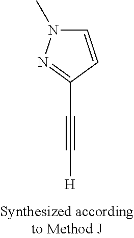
[H]C#CC1=NN(C)C=C1
